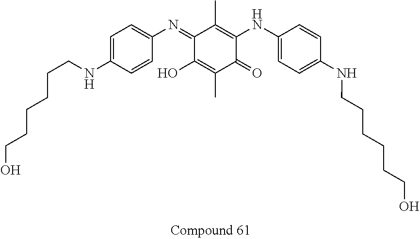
C1(=NC2=CC=C(NCCCCCCO)C=C2)C(O)=C(C)C(=O)C(NC2=CC=C(NCCCCCCO)C=C2)=C1C
